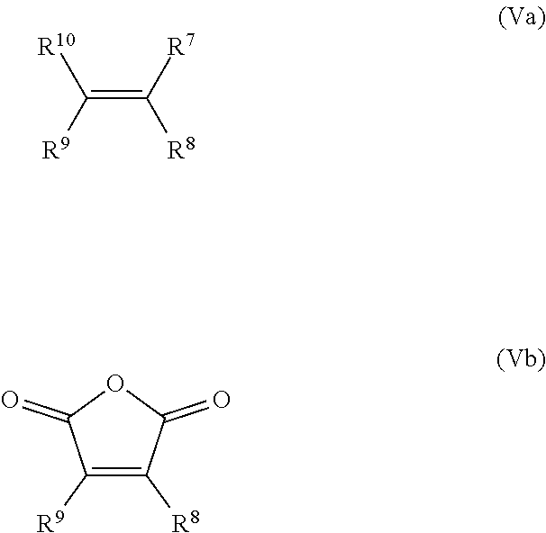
C(=C([R7])[R8])([R9])[R10].C1([R9])=C([R8])C(=O)OC1=O
